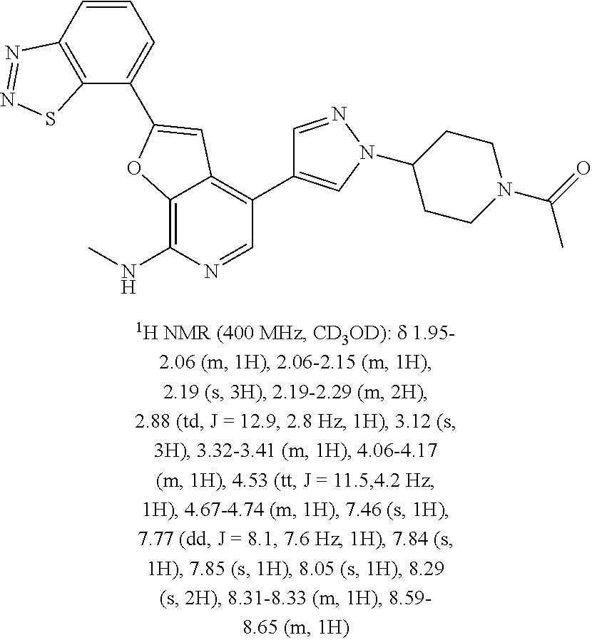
C12=C(NC)N=CC(C3=CN(C4CCN(C(C)=O)CC4)N=C3)=C1C=C(C1=CC=CC3=C1SN=N3)O2
